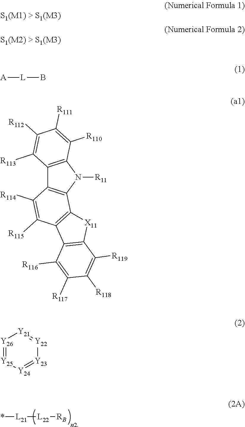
*[L21][L22][RB].[Y26]1=[Y25][Y24]=[Y23][Y22]=[Y21]1.C12=C(N([R11])C3=C1C([R114])=C([R115])C1=C3[X11]C3=C1C([R116])=C([R117])C([R118])=C3[R119])C([R110])=C([R111])C([R112])=C2[R113].[L]([A])B
